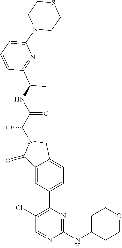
C1(=O)C2=CC(C3=C(Cl)C=NC(NC4CCOCC4)=N3)=CC=C2CN1C(C(=O)NC(C1=NC(N2CCSCC2)=CC=C1)C)C
